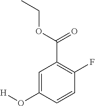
C1=C(O[H])C=CC(F)=C1C(OCC)=O
